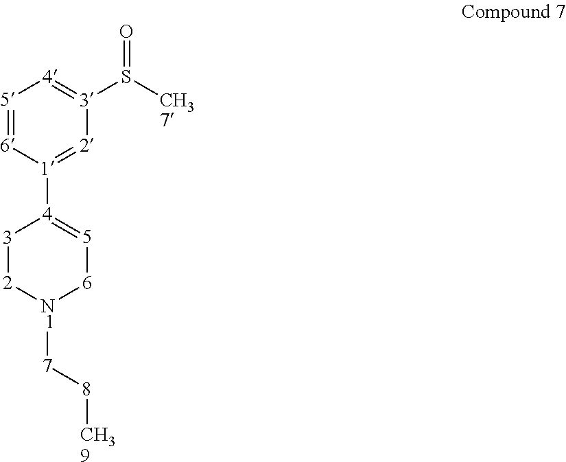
[5]1=[6][1]([4]2=[5][6][N1]([7][8][CH39])[2][3]2)=[2][3](S([CH37])=O)=[4]1
